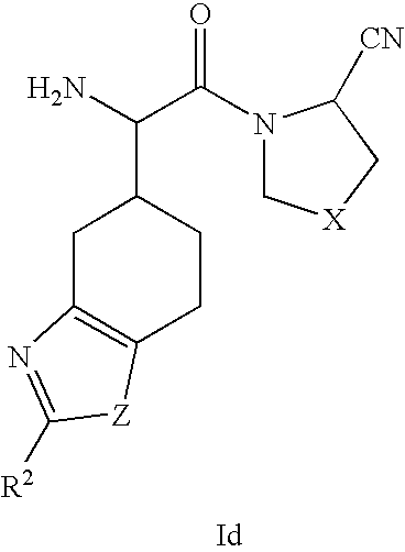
C1C2=C(CCC1C(N)C(N1C[X]CC1[CN])=O)[Z]C([R2])=N2
